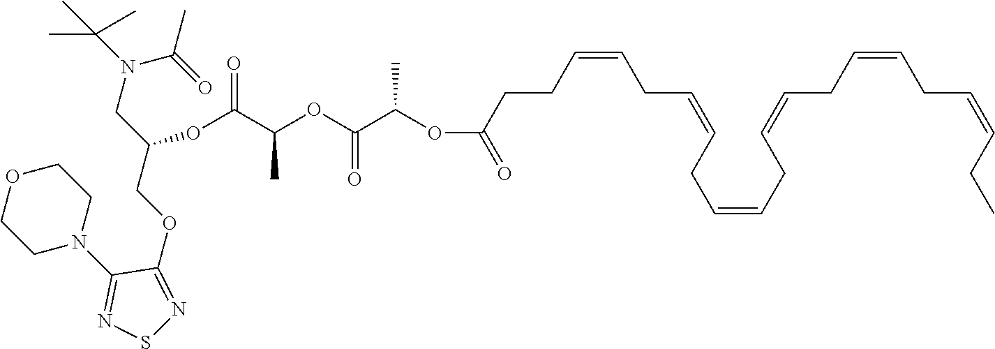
C1OCCN(C2=NSN=C2OCC(CN(C(C)(C)C)C(=O)C)OC(C(OC(C(OC(CCC=CCC=CCC=CCC=CCC=CCC=CCC)=O)C)=O)C)=O)C1
